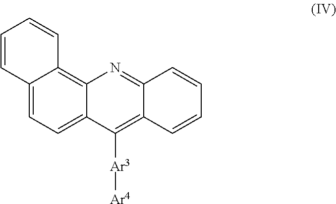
C1=CC2=CC=C3C(=C2C=C1)N=C1C(=C3[Ar3][Ar4])C=CC=C1
